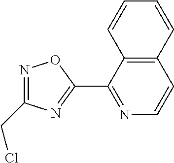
N1=C(CCl)N=C(C2=NC=CC3=C2C=CC=C3)O1
